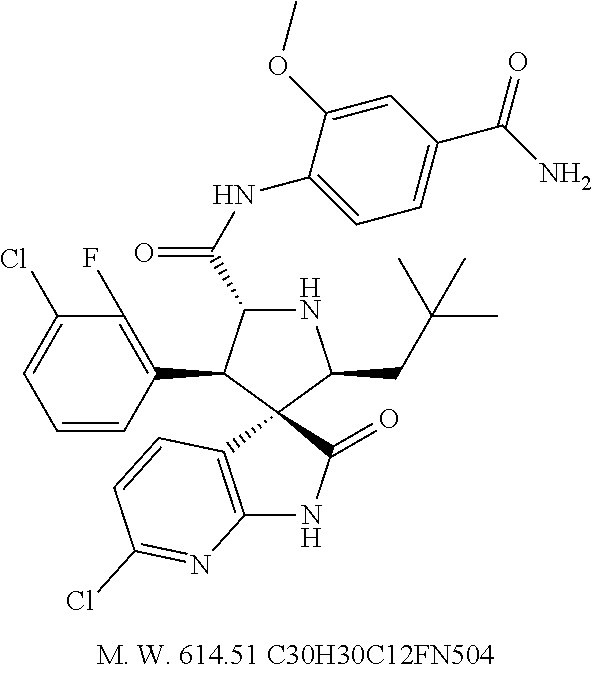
N1C(C(NC2=CC=C(C(=O)N)C=C2OC)=O)C(C2=C(F)C(Cl)=CC=C2)C2(C1CC(C)(C)C)C1=C(NC2=O)N=C(Cl)C=C1
